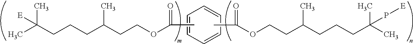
CC(=O)OCCC(CCCC(C)(C)P[E])C.C1=CC=CC=C1.CC(=O)OCCC(CCCC(C)(C)[E])C
